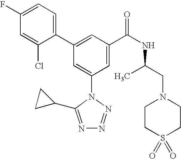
C1(C2=CC(C(NC(CN3CCS(=O)(=O)CC3)C)=O)=CC(N3C(C4CC4)=NN=N3)=C2)=CC=C(F)C=C1Cl
